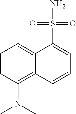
C1=CC(N(C)C)=C2C(=C1)C(S(=O)(=O)N)=CC=C2
